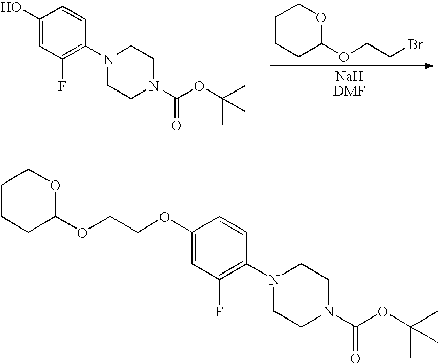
C1(O)=CC(F)=C(N2CCN(C(OC(C)(C)C)=O)CC2)C=C1.C1CCC(OCCBr)OC1.C1(OCCOC2OCCCC2)=CC(F)=C(N2CCN(C(OC(C)(C)C)=O)CC2)C=C1
